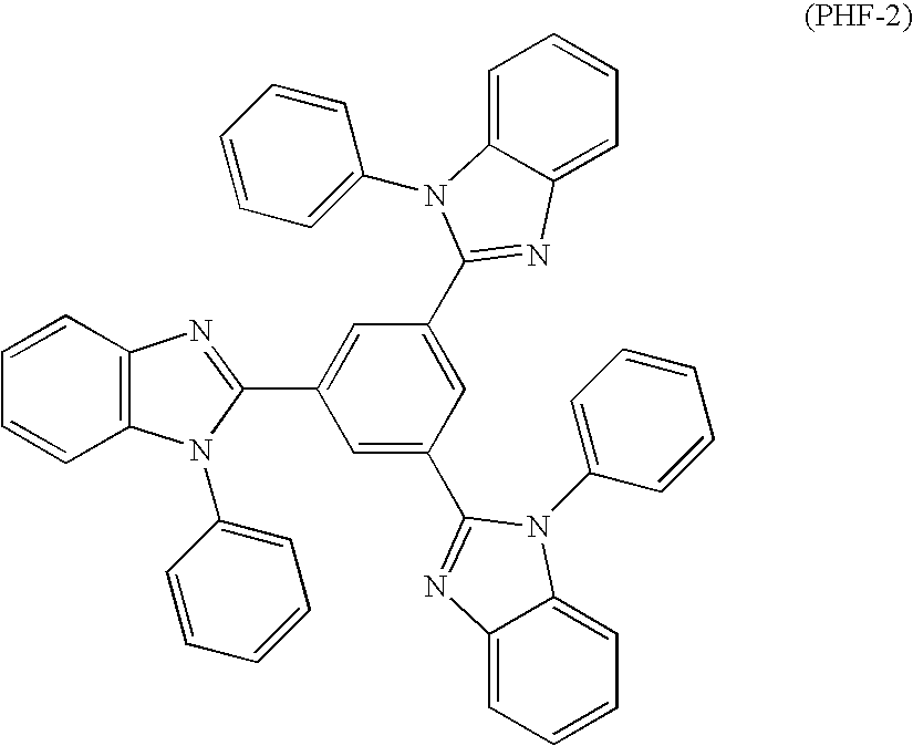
C12=C(C=CC=C1)N=C(C1=CC(C3=NC4=CC=CC=C4N3C3=CC=CC=C3)=CC(C3=NC4=CC=CC=C4N3C3=CC=CC=C3)=C1)N2C1=CC=CC=C1
